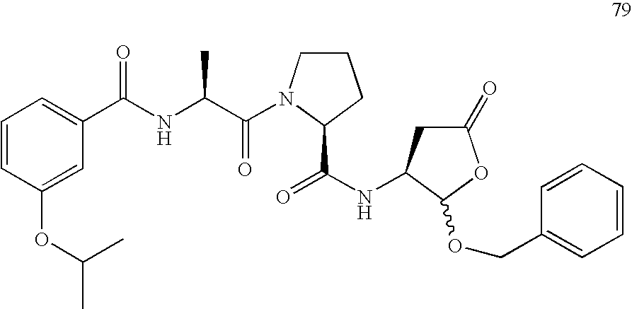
C1=CC(OC(C)C)=CC(C(NC(C(=O)N2CCCC2C(NC2CC(=O)OC2OCC2=CC=CC=C2)=O)C)=O)=C1
